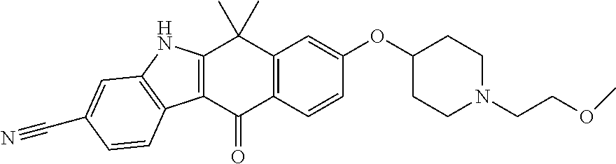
C12=C(C=CC(OC3CCN(CCOC)CC3)=C1)C(=O)C1=C(C2(C)C)NC2=C1C=CC(C#N)=C2
